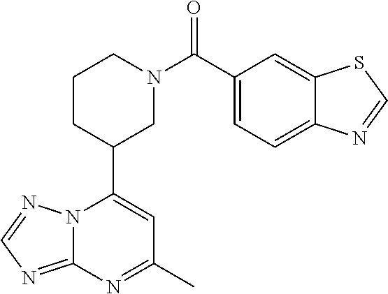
N12C(=NC=N1)N=C(C)C=C2C1CN(C(=O)C2=CC=C3C(=C2)SC=N3)CCC1
